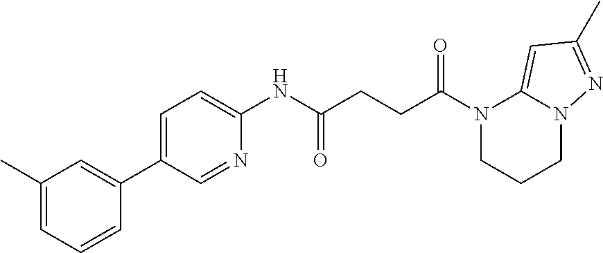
N1(C(=O)CCC(=O)NC2=CC=C(C3=CC(C)=CC=C3)C=N2)CCCN2C1=CC(C)=N2
